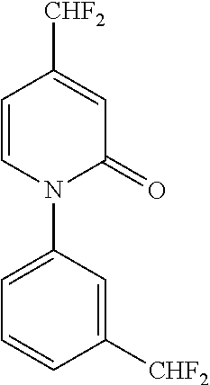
C1=CC([CHF2])=CC(=O)N1C1=CC=CC([CHF2])=C1
